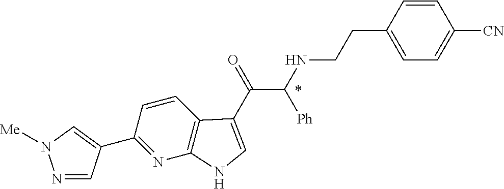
C1(C2=CN([Me])N=C2)=NC2=C(C=C1)C(C(=O)C(NCCC1=CC=C([CN])C=C1)[Ph])=CN2
